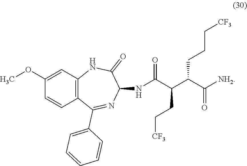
C1(OC)=CC2=C(C=C1)C(C1=CC=CC=C1)=NC(NC(C(C(C([NH2])=O)CCC[CF3])CC[CF3])=O)C(=O)N2
